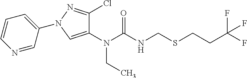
N(C(NCSCCC(F)(F)F)=O)(CC)C1=CN(C2=CC=CN=C2)N=C1Cl
